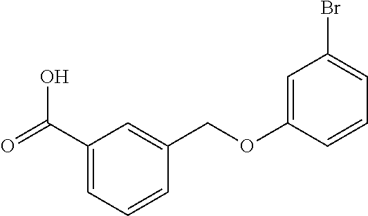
C1(C(=O)O)=CC=CC(COC2=CC(Br)=CC=C2)=C1
